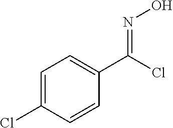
C1=C(Cl)C=CC(C(Cl)=NO)=C1
